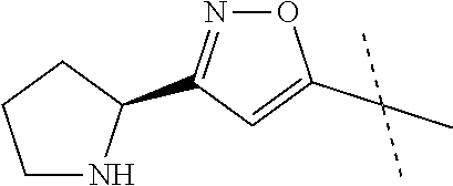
N1=C(C2NCCC2)C=C(C(C)(C)C)O1
